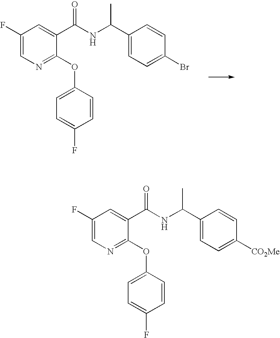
C1(F)=CN=C(OC2=CC=C(F)C=C2)C(C(NC(C2=CC=C(Br)C=C2)C)=O)=C1.C1(F)=CN=C(OC2=CC=C(F)C=C2)C(C(NC(C2=CC=C([CO2Me])C=C2)C)=O)=C1
